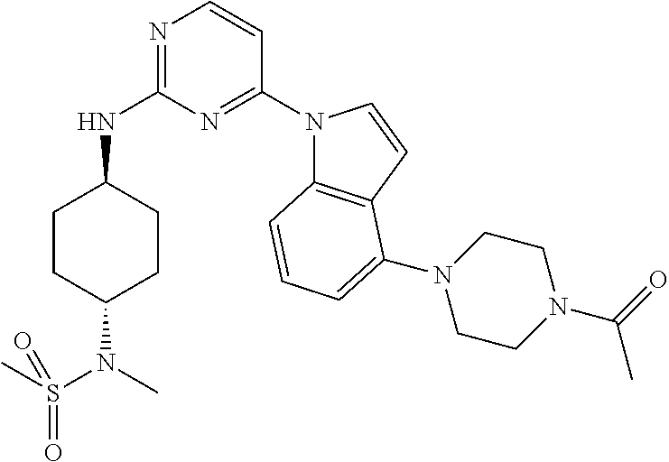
C1CC(N(C)S(C)(=O)=O)CCC1NC1=NC=CC(N2C3=C(C=C2)C(N2CCN(C(=O)C)CC2)=CC=C3)=N1
